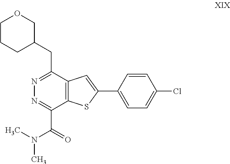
C1CCC(CC2=NN=C(C(N(C)C)=O)C3=C2C=C(C2=CC=C(Cl)C=C2)S3)CO1
